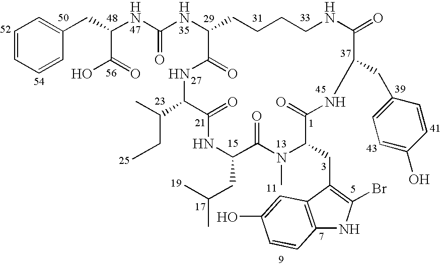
C1(CC(NC(NC2CCCCNC(=O)C(CC3=CC=C(O)C=C3)NC(=O)C(CC3=C(Br)NC4=C3C=C(O)C=C4)N(C)C(=O)C(CC(C)C)NC(=O)C(C(CC)C)NC2=O)=O)C(=O)O)=CC=CC=C1
